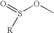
O=S(OC)[R]
